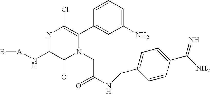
N1=C(N[A]B)C(=O)N(CC(=O)NCC2=CC=C(C(=N)N)C=C2)C(C2=CC(N)=CC=C2)=C1Cl
